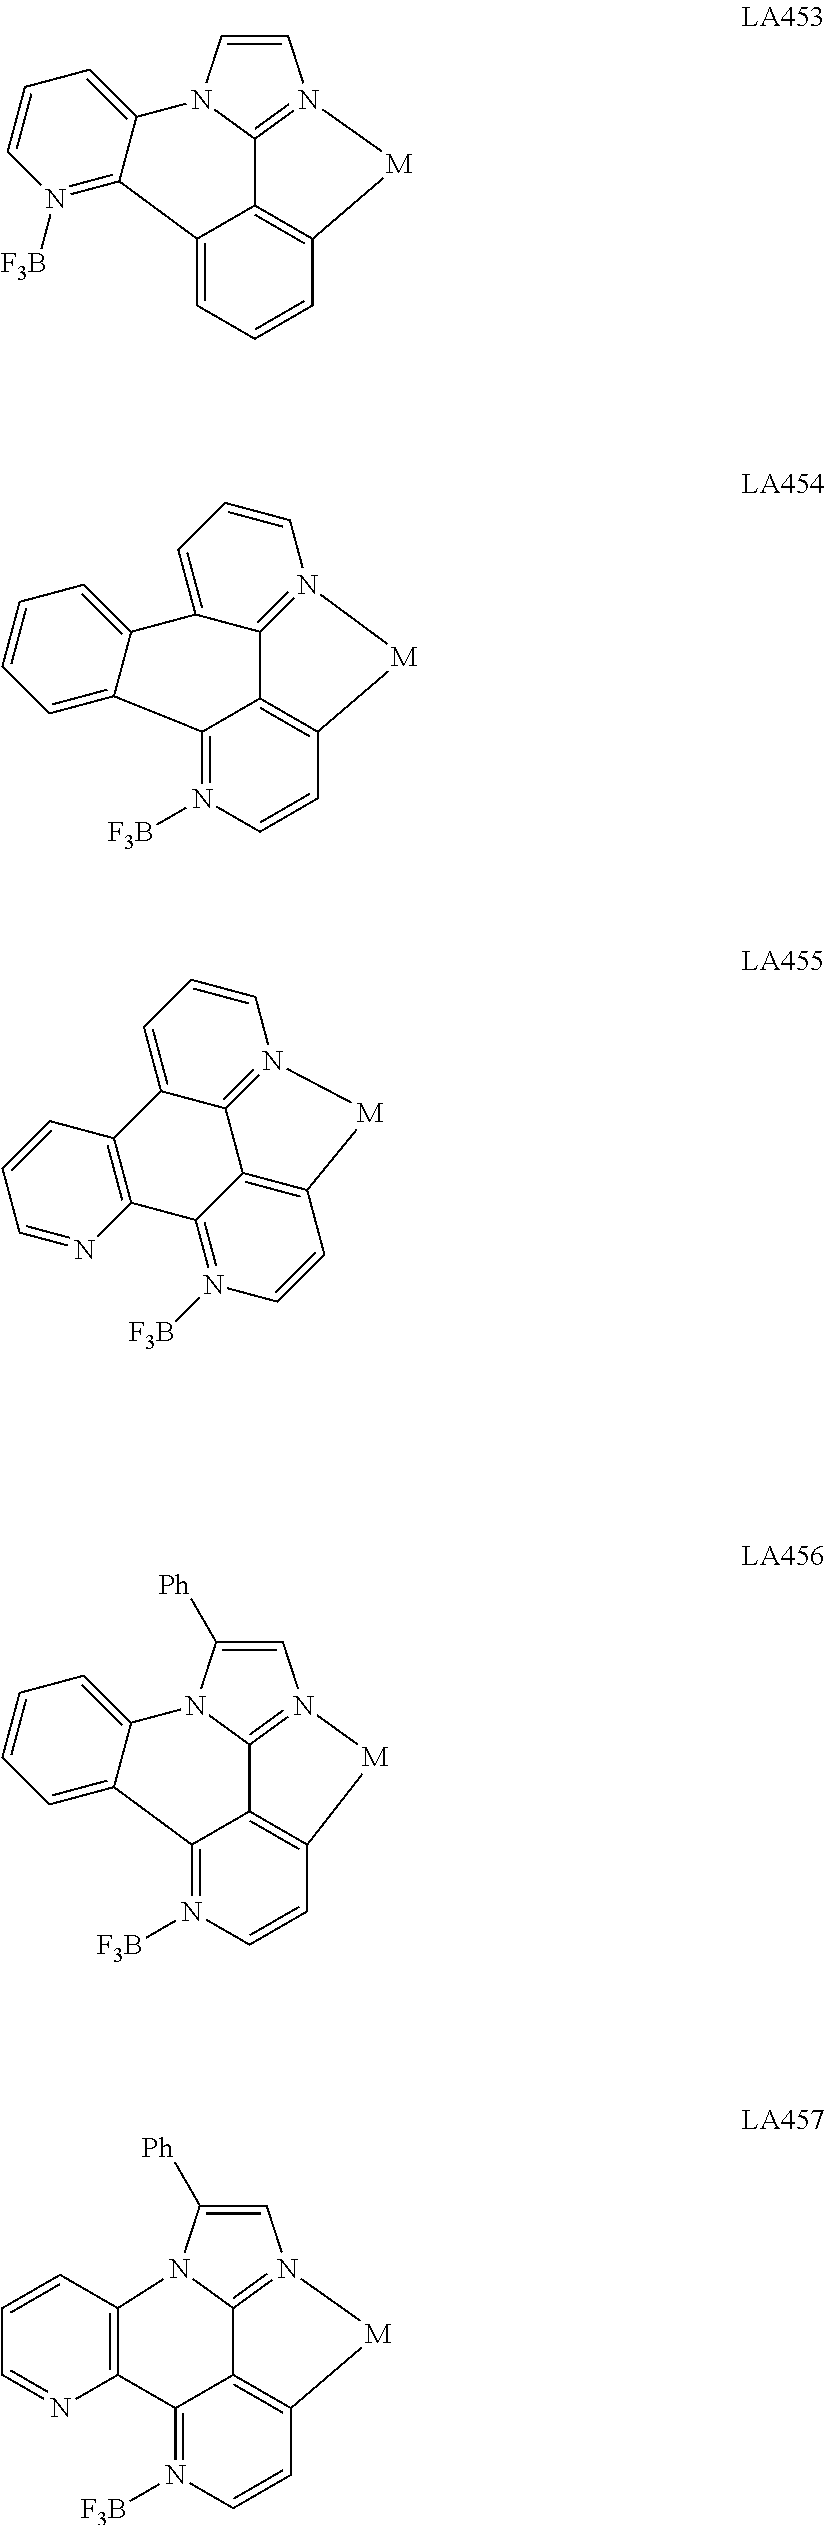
C1=CN2C3=N1[M]C1=C3C(=CC=C1)C1=N([F3B])C=CC=C21.C12=CC=CC=C1C1=N([F3B])C=CC3=C1C1=N([M]3)C=CC=C21.C1=NC2=C(C=C1)C1=CC=CN3=C1C1=C(C=CN([F3B])=C21)[M]3.C1=C([Ph])N2C3=N1[M]C1=C3C(=N([F3B])C=C1)C1=CC=CC=C21.C1=C([Ph])N2C3=N1[M]C1=C3C(=N([F3B])C=C1)C1=C2C=CC=N1
